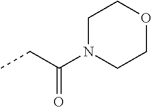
CCC(N1CCOCC1)=O
